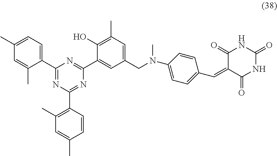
C1(C)=CC=C(C2=NC(C3=C(C)C=C(C)C=C3)=NC(C3=CC(CN(C4=CC=C(C=C5C(=O)NC(=O)NC5=O)C=C4)C)=CC(C)=C3O)=N2)C(C)=C1
